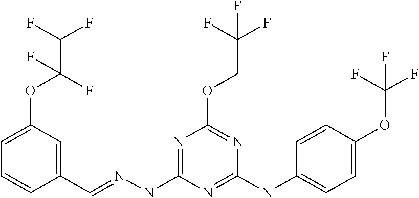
C1(C=NNC2=NC(OCC(F)(F)F)=NC(NC3=CC=C(OC(F)(F)F)C=C3)=N2)=CC(OC(C(F)F)(F)F)=CC=C1
